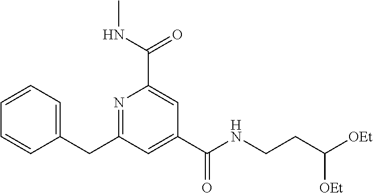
C1=CC=C(CC2=NC(C(NC)=O)=CC(C(NCCC([OEt])[OEt])=O)=C2)C=C1
